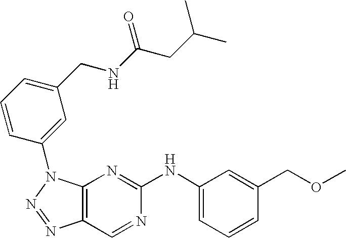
C12=C(N(C3=CC(CNC(CC(C)C)=O)=CC=C3)N=N1)N=C(NC1=CC=CC(COC)=C1)N=C2
